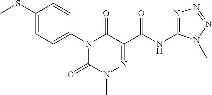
N1(C2=CC=C(SC)C=C2)C(=O)N(C)N=C(C(NC2=NN=NN2C)=O)C1=O
